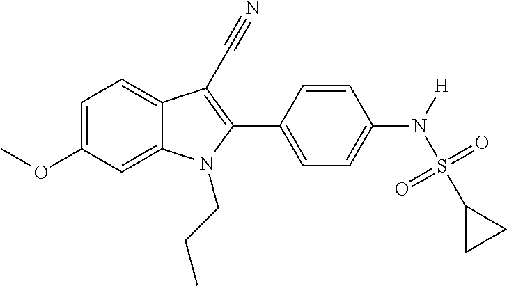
C1=C(OC)C=C2C(=C1)C(C#N)=C(C1=CC=C(N(S(C3CC3)(=O)=O)[H])C=C1)N2CCC
